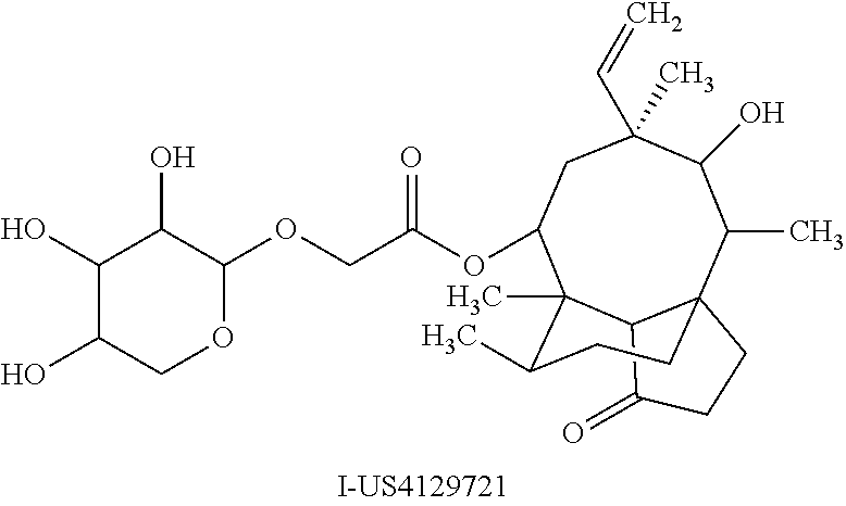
CC1C23CCC(=O)C2C(C)(C(OC(=O)COC2C(O)C(O)C(O)CO2)CC(C=C)(C)C1O)C(C)CC3
